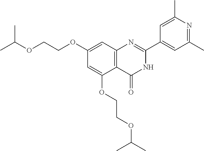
C1=C(C2=NC3=C(C(OCCOC(C)C)=CC(OCCOC(C)C)=C3)C(=O)N2)C=C(C)N=C1C
